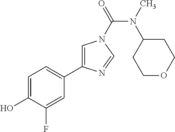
C1=C(O)C(F)=CC(C2=CN(C(=O)N(C)C3CCOCC3)C=N2)=C1
